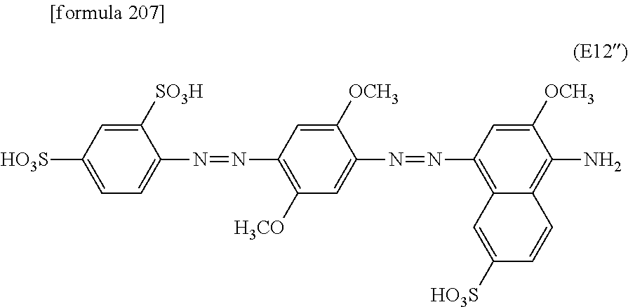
[HO3S]C1=CC=C(N=NC2=C([H3CO])C=C(N=NC3=C4C(=C(N)C([OCH3])=C3)C=CC([HO3S])=C4)C([OCH3])=C2)C([SO3H])=C1
